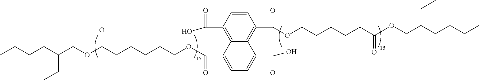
CCCCC(COC(CCCCCOC(C1=CC=C(C(O)=O)C2=C(C(OCCCCCC(OCC(CCCC)CC)=O)=O)C=CC(C(O)=O)=C12)=O)=O)CC
